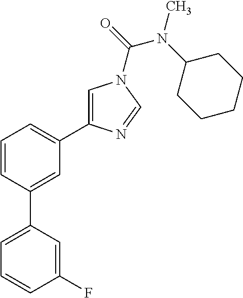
C1=C(C2=CC(C3=CN(C(=O)N(C4CCCCC4)C)C=N3)=CC=C2)C=C(F)C=C1
